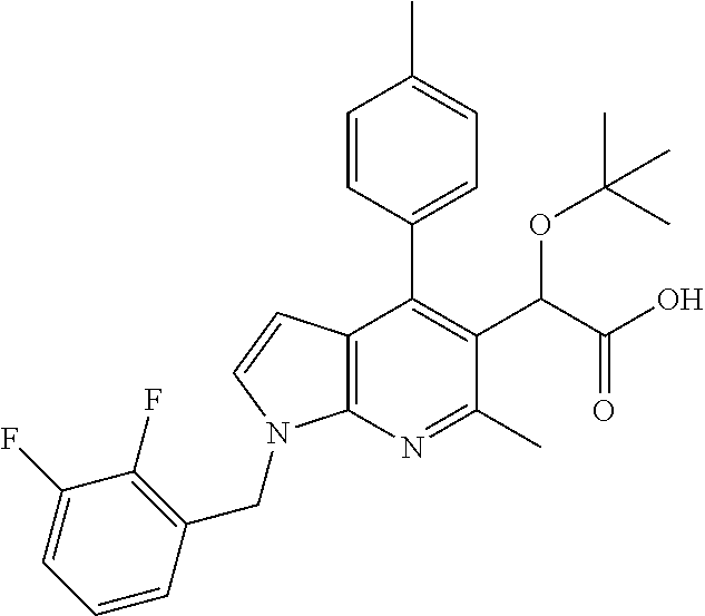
C1=CC(C2=C(C(C(O)=O)OC(C)(C)C)C(C)=NC3=C2C=CN3CC2=C(F)C(F)=CC=C2)=CC=C1C
